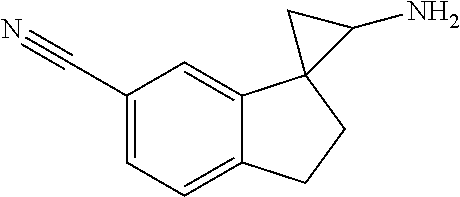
C1(C#N)=CC=C2C(=C1)C1(CC2)C(N)C1
